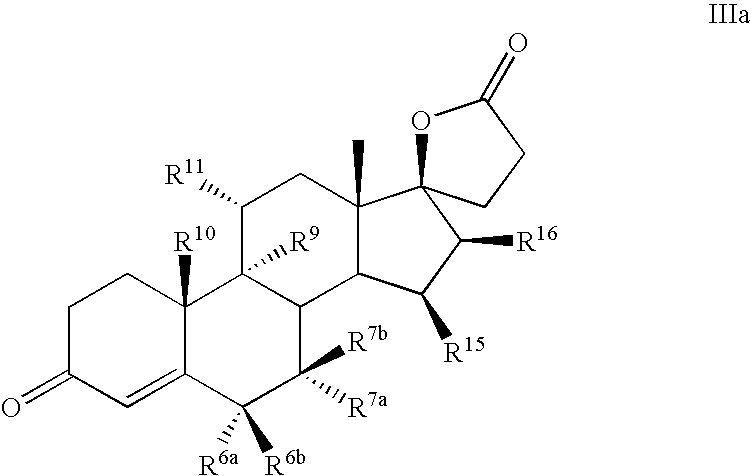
C1C(=O)C=C2C([R10])(C1)C1([R9])C(C([R7a])([R7b])C2([R6b])[R6a])C2C(C)(CC1[R11])C1(C([R16])C2[R15])OC(=O)CC1
